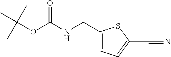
C1(CNC(OC(C)(C)C)=O)=CC=C(C#N)S1
